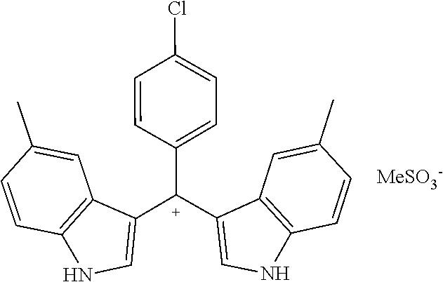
C12=C(C=CC(C)=C1)NC=C2[C+](C1=CC=C(Cl)C=C1)C1=CNC2=C1C=C(C)C=C2.[MeSO3-]
